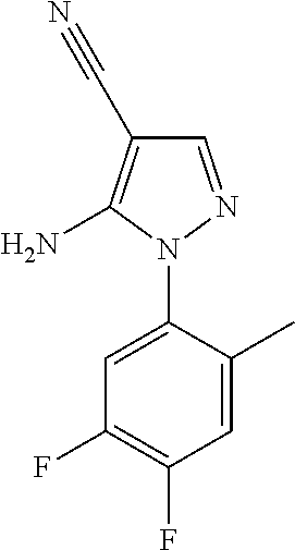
C1=C(N2N=CC(C#N)=C2N)C(C)=CC(F)=C1F
